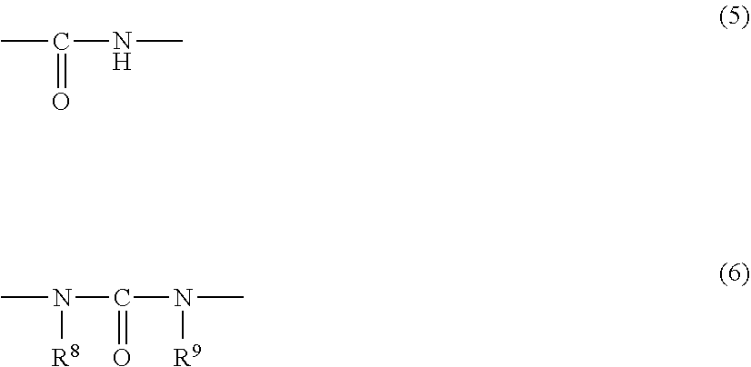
CC(NC)=O.CN([R8])C(N(C)[R9])=O
